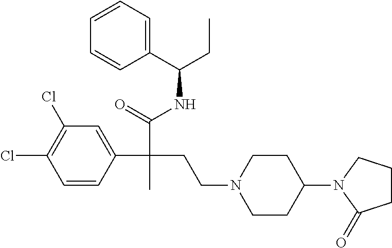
C1=CC(C(C(=O)NC(CC)C2=CC=CC=C2)(CCN2CCC(N3CCCC3=O)CC2)C)=CC(Cl)=C1Cl
